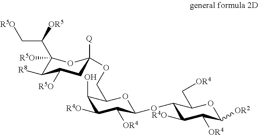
C1([R5O])(C(C[R5O])[OR5])C([R8])C([R5O])CC([Q])(OCC2C(O)C([R4O])C([OR4])C(OC3C([R4O])C([OR4])C([OR2])OC3C[OR4])O2)O1
